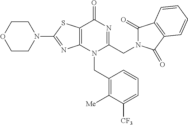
C1CN(C2=NC3=C(S2)C(=O)N=C(CN2C(=O)C4=C(C2=O)C=CC=C4)N3CC2=C([Me])C([CF3])=CC=C2)CCO1
